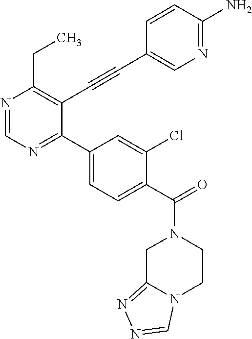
N1=CN=C(C2=CC=C(C(N3CC4=NN=CN4CC3)=O)C(Cl)=C2)C(C#CC2=CN=C(N)C=C2)=C1CC
